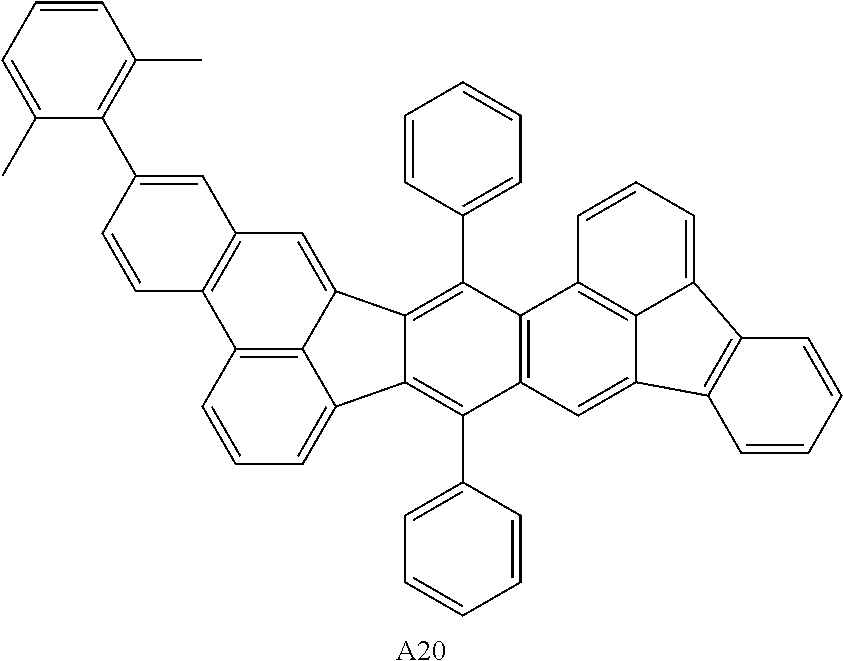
C12=C3C(=CC=C1)C1=C(C4=CC=CC=C4)C4=C(C(C5=CC=CC=C5)=C1C3=CC1=C2C=CC(C2=C(C)C=CC=C2C)=C1)C1=C2C(=C4)C3=C(C2=CC=C1)C=CC=C3.[A20]
